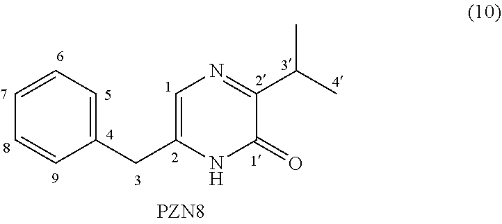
C1(CC2=CN=C(C(C)C)C(=O)N2)=CC=CC=C1
